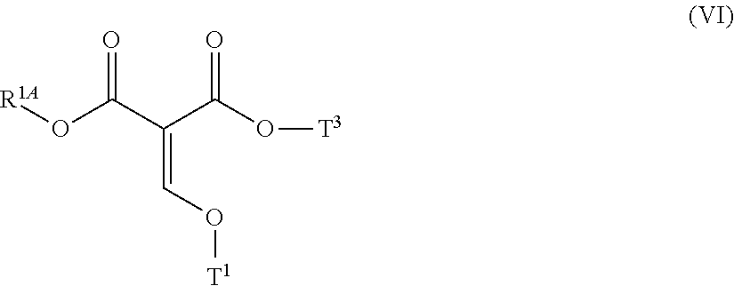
[R1A]OC(C(C(O[T3])=O)=CO[T1])=O
